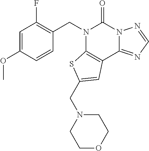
C1=C(OC)C=CC(CN2C3=C(C4=NC=NN4C2=O)C=C(CN2CCOCC2)S3)=C1F
